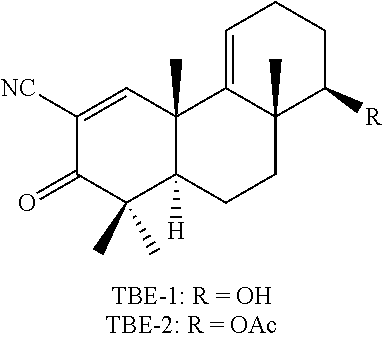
C1([NC])=CC2(C)C([H])(C(C)(C)C1=O)CCC1(C)C2=CCCC1[R]
